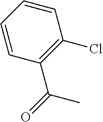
C1=CC(C(=O)C)=C(Cl)C=C1
